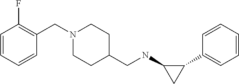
C1=CC=CC(C2C(NCC3CCN(CC4=C(F)C=CC=C4)CC3)C2)=C1
